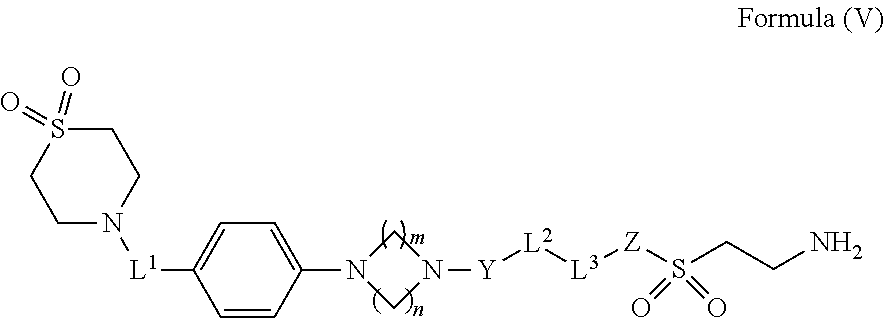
N1(C2=CC=C([L1]N3CCS(=O)(=O)CC3)C=C2)CN([Y][L2][L3][Z]S(CCN)(=O)=O)C1
